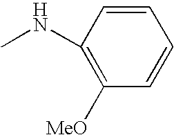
C1=CC(NC)=C([MeO])C=C1
